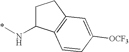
N(*)C1CCC2=C1C=CC([OCF3])=C2
